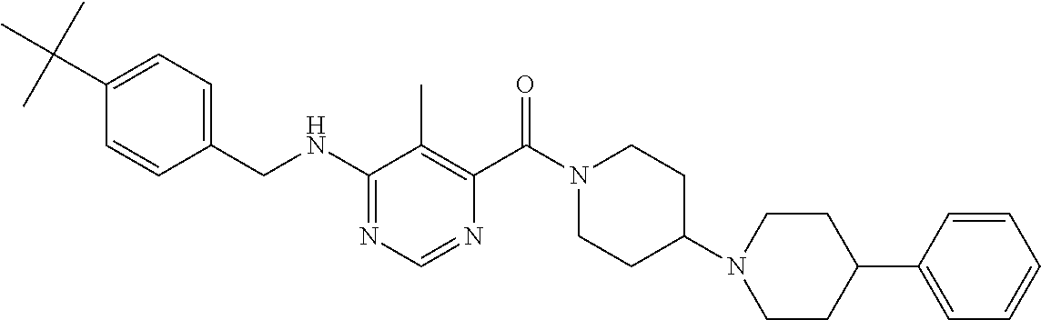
C1(NCC2=CC=C(C(C)(C)C)C=C2)=NC=NC(C(N2CCC(N3CCC(C4=CC=CC=C4)CC3)CC2)=O)=C1C
